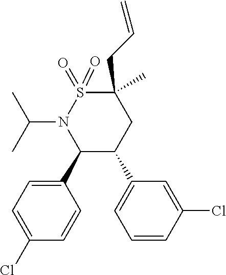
C1(C2C(C3=CC=CC(Cl)=C3)CC(CC=C)(C)S(=O)(=O)N2C(C)C)=CC=C(Cl)C=C1
